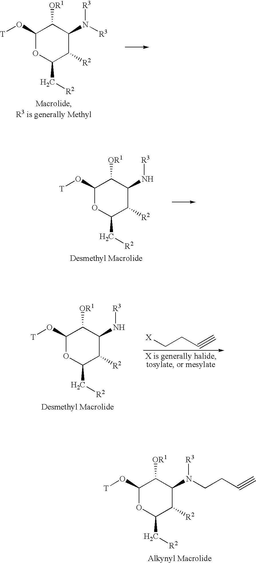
C1(O[T])OC(C[R2])C([R2])C(N([R3])CCC#C)C1[OR1].C1(O[T])OC(C[R2])C([R2])C(N([R3])[R3])C1[OR1].C1(O[T])OC(C[R2])C([R2])C(N[R3])C1[OR1].[X]CCC#C.C1(O[T])OC(C[R2])C([R2])C(N[R3])C1[OR1]
